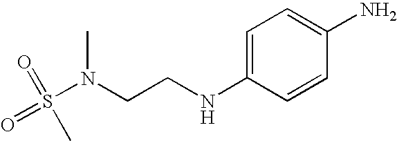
C(CNC1=CC=C(N)C=C1)N(S(=O)(=O)C)C
